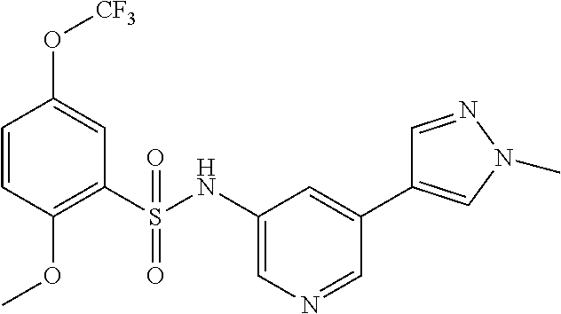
C1=CC(OC)=C(S(NC2=CN=CC(C3=CN(C)N=C3)=C2)(=O)=O)C=C1O[CF3]
